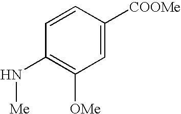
C1=CC([COOMe])=CC([OMe])=C1N[Me]
